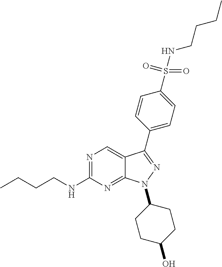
N1=C(NCCCC)N=C2C(=C1)C(C1=CC=C(S(NCCCC)(=O)=O)C=C1)=NN2C1CCC(O)CC1
